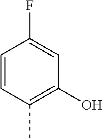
C1=CC(C)=C(O)C=C1F
